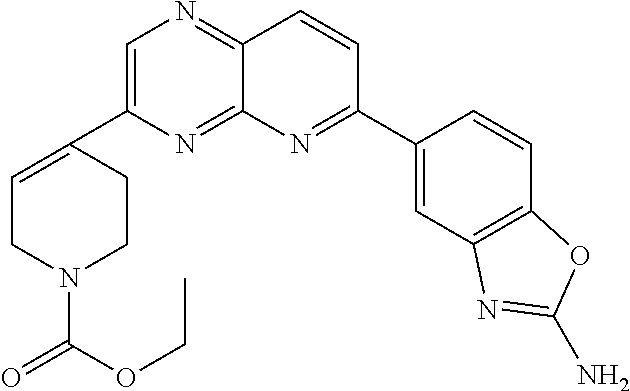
C1=C(C2=CCN(C(=O)OCC)CC2)N=C2C(=N1)C=CC(C1=CC3=C(C=C1)OC(N)=N3)=N2
